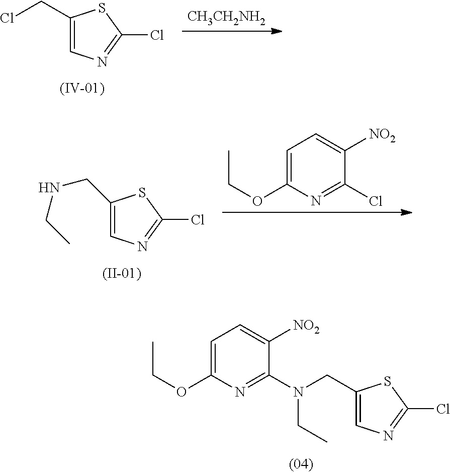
[CH3CH2NH2].C1(CCl)=CN=C(Cl)S1.C1=C(OCC)N=C(N(CC2=CN=C(Cl)S2)CC)C([NO2])=C1.C1(CNCC)=CN=C(Cl)S1.C1=C(OCC)N=C(Cl)C([NO2])=C1
